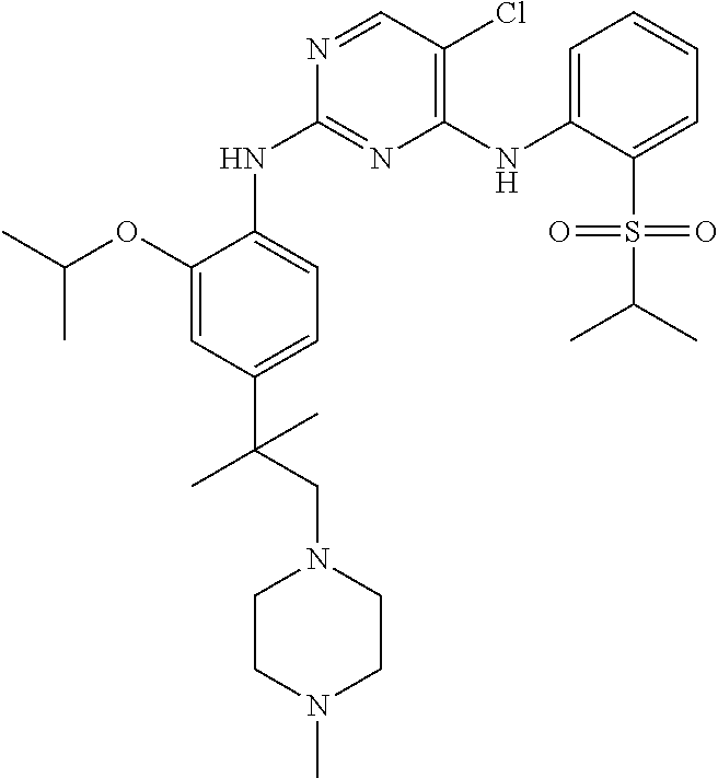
C1=C(OC(C)C)C(NC2=NC(NC3=CC=CC=C3S(=O)(C(C)C)=O)=C(Cl)C=N2)=CC=C1C(CN1CCN(C)CC1)(C)C
